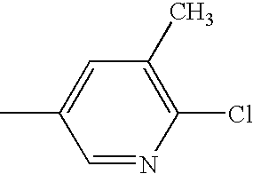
C1(Cl)=C(C)C=C(C)C=N1
